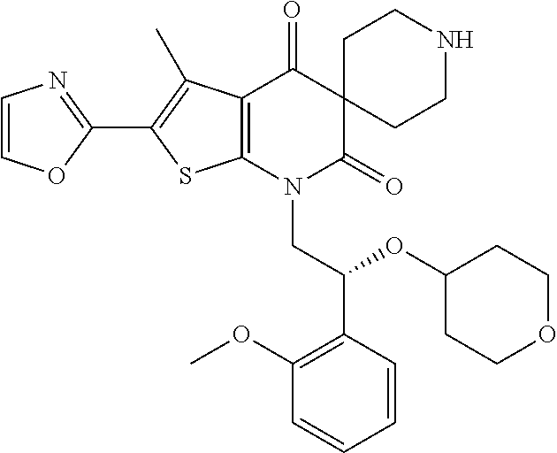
C1(C2=C(C)C3=C(S2)N(CC(OC2CCOCC2)C2=C(OC)C=CC=C2)C(=O)C2(C3=O)CCNCC2)=NC=CO1
